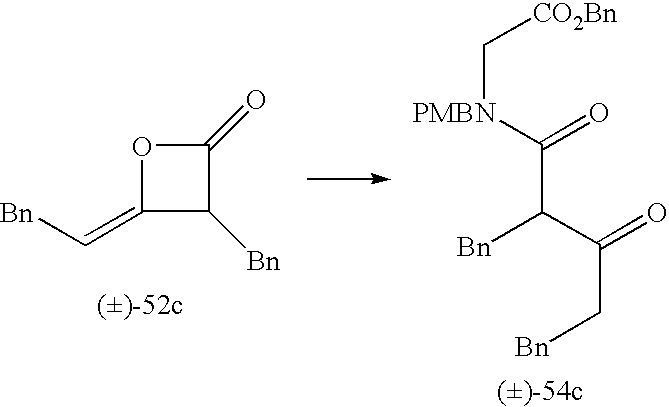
C1(=C[Bn])C([Bn])C(=O)O1.C([PMBN]C(C(C(C[Bn])=O)[Bn])=O)[CO2Bn]
